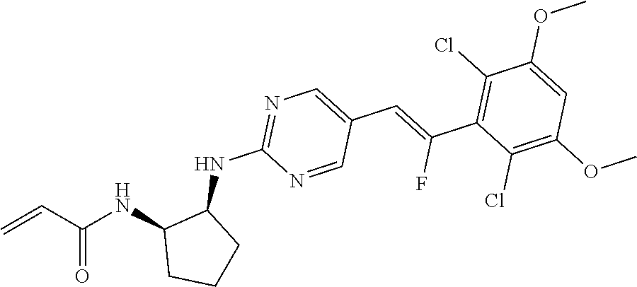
C=CC(NC1CCCC1NC1=NC=C(C=C(C2=C(Cl)C(OC)=CC(OC)=C2Cl)F)C=N1)=O
